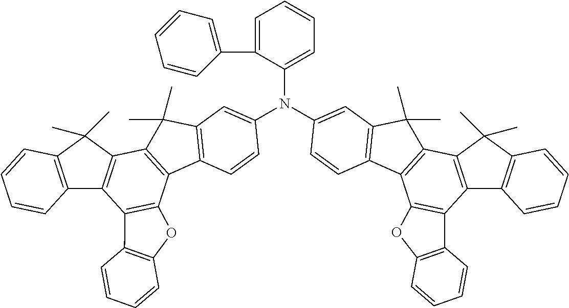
C1=CC=C(N(C2=CC3=C(C4=C(C5=C(C6=C(C5(C)C)C=CC=C6)C5=C4OC4=C5C=CC=C4)C3(C)C)C=C2)C2=CC3=C(C4=C(C5=C(C6=C(C5(C)C)C=CC=C6)C5=C4OC4=C5C=CC=C4)C3(C)C)C=C2)C(C2=CC=CC=C2)=C1
